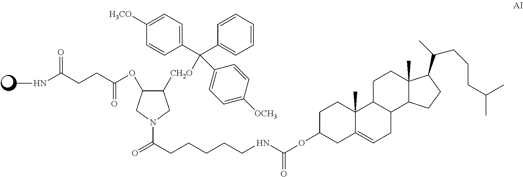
C(OC1CC2=CCC3C(C2(C)CC1)CCC1(C)C3CCC1C(C)CCCC(C)C)(=O)NCCCCCC(N1CC([CH2O]C(C2=CC=C([H3CO])C=C2)(C2=CC=CC=C2)C2=CC=C([OCH3])C=C2)C(OC(CCC(=O)NC)=O)C1)=O
